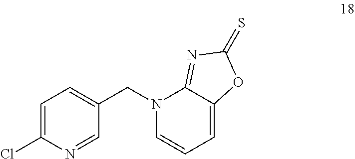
C1=C(Cl)N=CC(CN2C3=NC(=S)OC3=CC=C2)=C1
